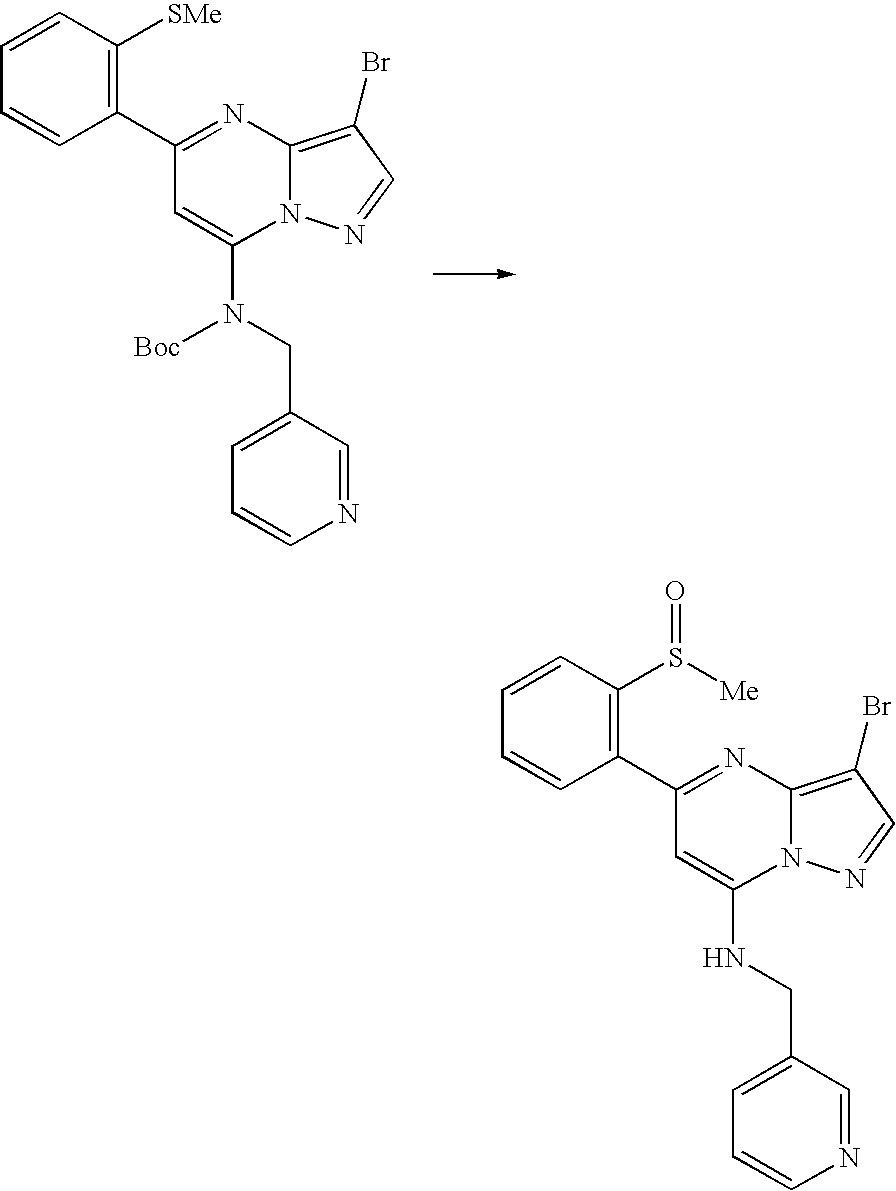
C1(C2=C([SMe])C=CC=C2)=NC2=C(Br)C=NN2C(N(CC2=CC=CN=C2)[Boc])=C1.C1(C2=C(S([Me])=O)C=CC=C2)=NC2=C(Br)C=NN2C(NCC2=CC=CN=C2)=C1
